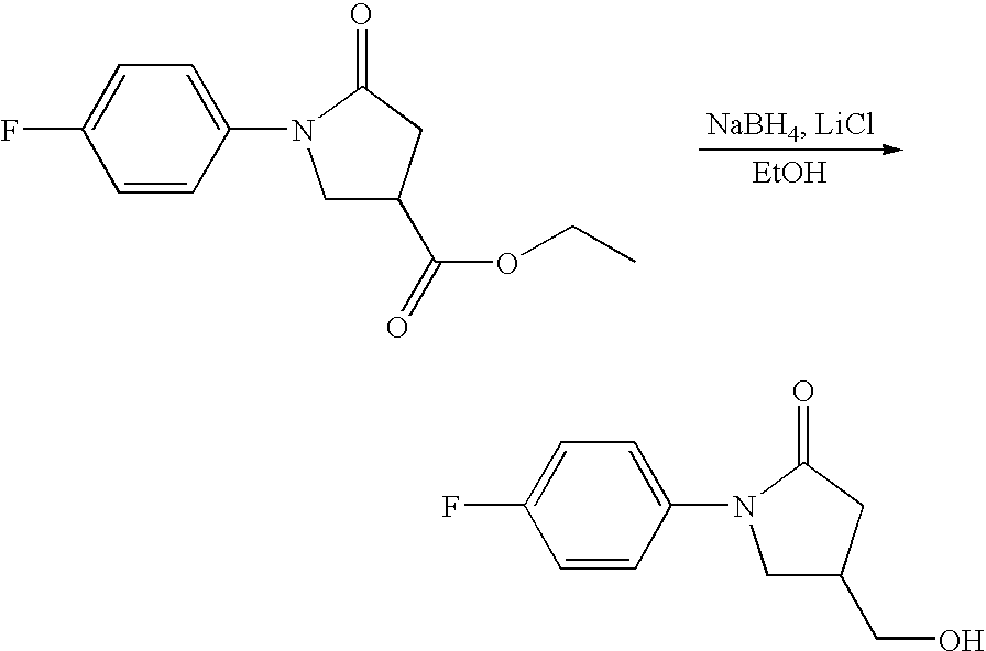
[EtOH].C1=CC(N2CC(C(=O)OCC)CC2=O)=CC=C1F.C1=CC(N2CC(CO)CC2=O)=CC=C1F
